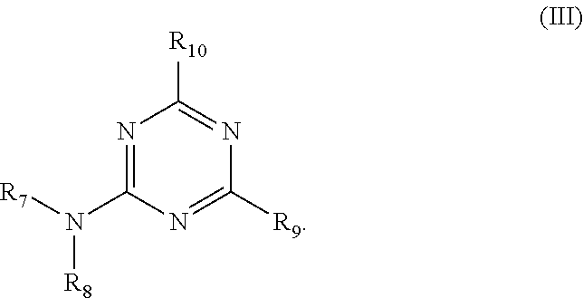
N1=C(N([R7])[R8])N=C([R9])N=C1[R10]
